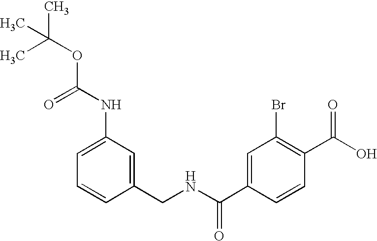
C1(NC(=O)OC(C)(C)C)=CC=CC(CNC(C2=CC(Br)=C(C(O)=O)C=C2)=O)=C1
